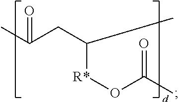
CC(CC(C)[R*]OC(=O)C)=O
